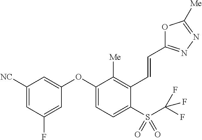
C1([NC])=CC(F)=CC(OC2=CC=C(S(C(F)(F)F)(=O)=O)C(C=CC3=NN=C([Me])O3)=C2[Me])=C1
